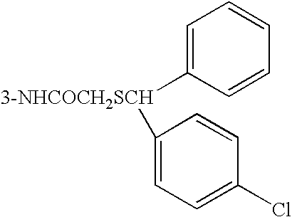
[3-NHCOCH2SCH](C1=CC=C(Cl)C=C1)C1=CC=CC=C1
